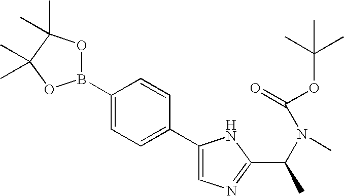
C1(B2OC(C)(C)C(C)(C)O2)=CC=C(C2=CN=C(C(N(C(OC(C)(C)C)=O)C)C)N2)C=C1
